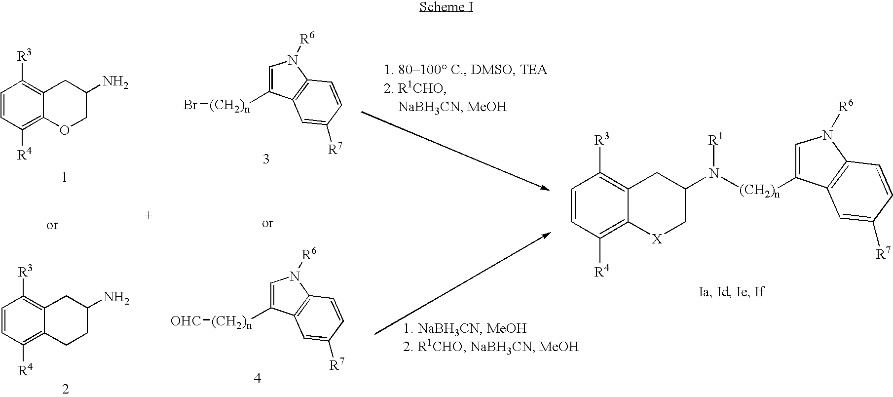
C1([R4])=C2C(=C([R3])C=C1)CC(N)CO2.C1([R4])=C2C(=C([R3])C=C1)CC(N)CC2.C1([(CH2)n]Br)=CN([R6])C2=C1C=C([R7])C=C2.C1([(CH2)n][OHC])=CN([R6])C2=C1C=C([R7])C=C2.C1([R4])=C2C(=C([R3])C=C1)CC(N([(CH2)n]C1=CN([R6])C3=C1C=C([R7])C=C3)[R1])C[X]2
